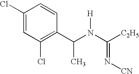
C1(Cl)=CC(Cl)=C(C(N(C([C2H5])=N[CN])[H])C)C=C1
